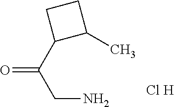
O=C(C1C(C)CC1)CN.[Cl H]
